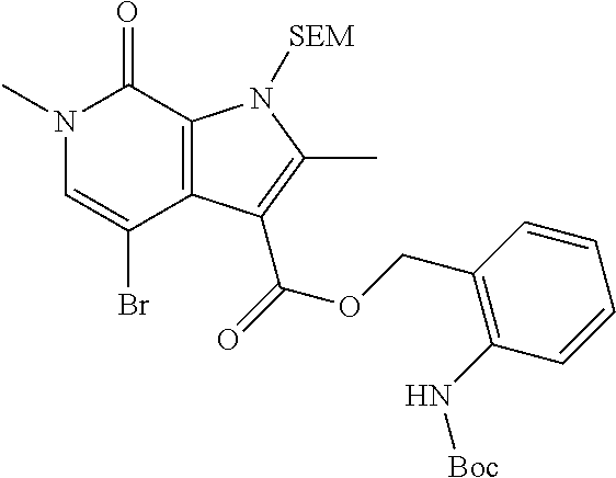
N1(C)C=C(Br)C2=C(C1=O)N([SEM])C(C)=C2C(=O)OCC1=C(N[Boc])C=CC=C1
